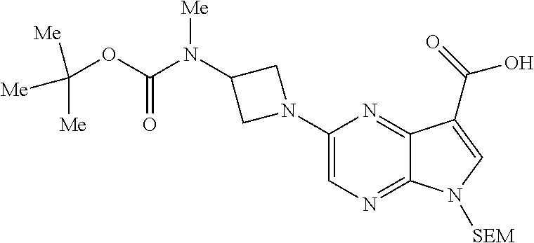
C1(N2CC(N(C(OC([Me])([Me])[Me])=O)[Me])C2)=CN=C2C(=N1)C(C(=O)O)=CN2[SEM]
